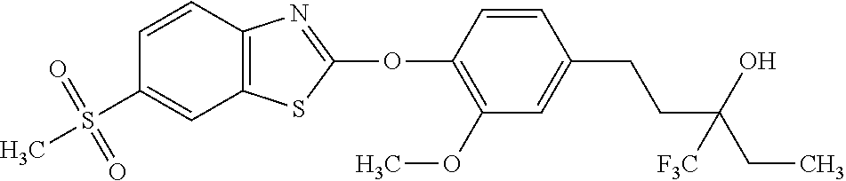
C1(OC2=NC3=C(S2)C=C(S(C)(=O)=O)C=C3)=C(OC)C=C(CCC(CC)(O)[F3C])C=C1
